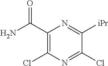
C1(C(=O)N)=C(Cl)N=C(Cl)C([iPr])=N1
